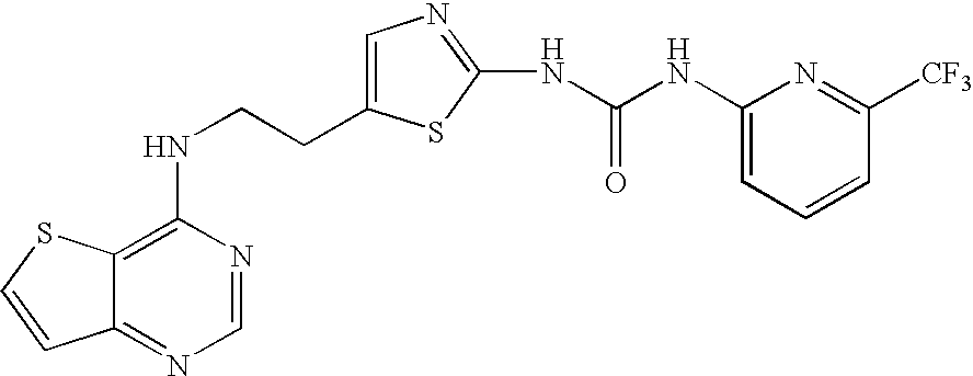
C(CNC1=C2C(=NC=N1)C=CS2)C1=CN=C(NC(=O)NC2=CC=CC([CF3])=N2)S1
